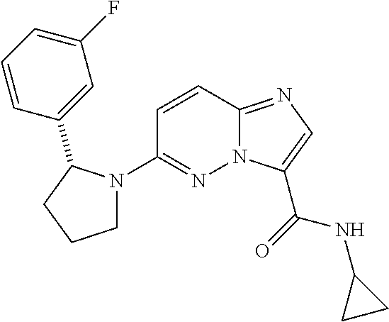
N12C(=NC=C1C(=O)NC1CC1)C=CC(N1CCCC1C1=CC(F)=CC=C1)=N2
